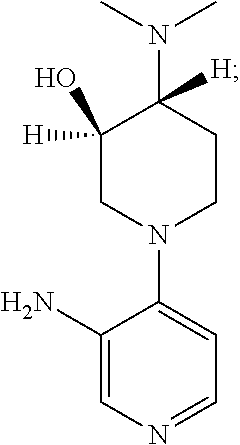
C1(N)=CN=CC=C1N1CC(O)([H])C(N(C)C)([H])CC1
